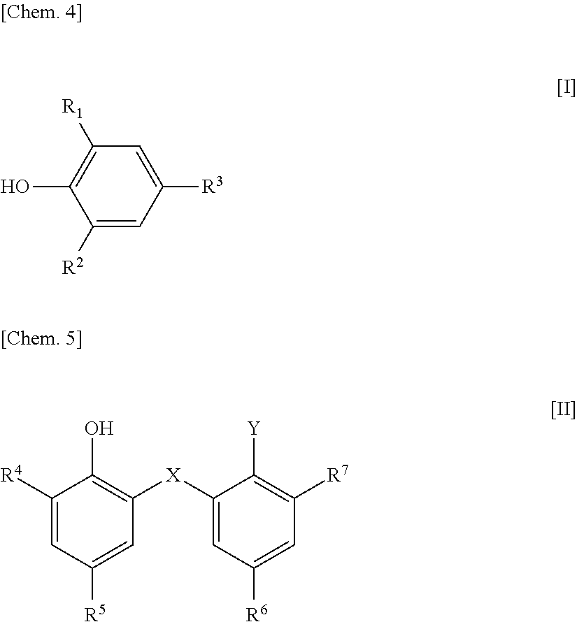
C1([R2])=CC([R3])=CC([R1])=C1O.C1([R4])=CC([R5])=CC([X]C2=CC([R6])=CC([R7])=C2[Y])=C1O
